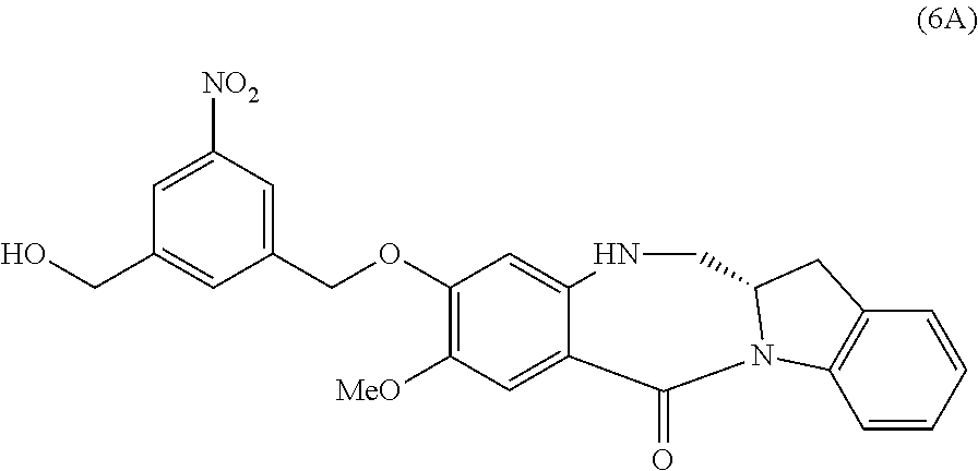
C(OC1=C([MeO])C=C2C(=C1)NCC1N(C2=O)C2=C(C=CC=C2)C1)C1=CC([NO2])=CC(CO)=C1
